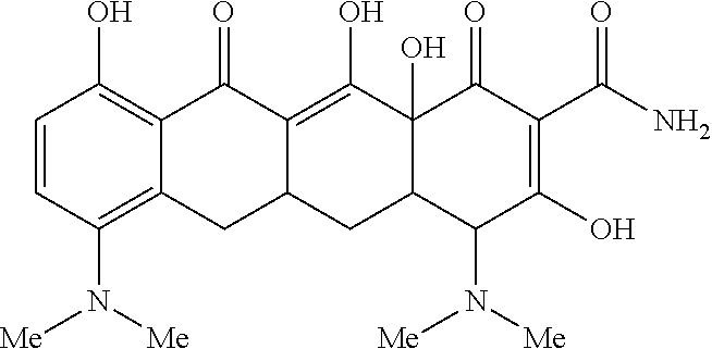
C1=CC(N([Me])[Me])=C2C(=C1O)C(=O)C1=C(O)C3(O)C(CC1C2)C(N([Me])[Me])C(O)=C(C(N)=O)C3=O
